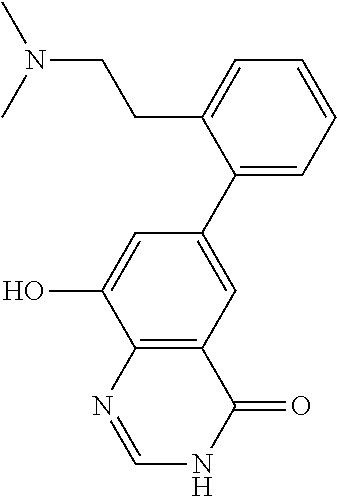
C12=C(C=C(C3=CC=CC=C3CCN(C)C)C=C1O)C(=O)NC=N2
